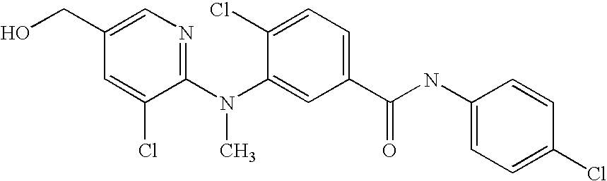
C1(CO)=CN=C(N(C2=CC(C(NC3=CC=C(Cl)C=C3)=O)=CC=C2Cl)C)C(Cl)=C1
